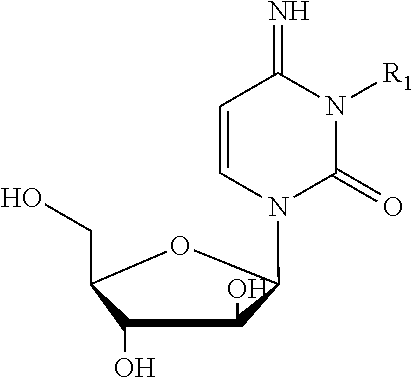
C1(O)C(O)C(N2C=CC(=N)N([R1])C2=O)OC1CO
